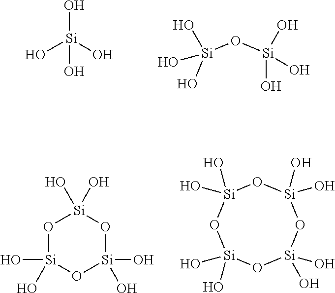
O[Si](O)(O)O.O([Si](O)(O)O)[Si](O)(O)O.O1[Si](O)(O)O[Si](O)(O)O[Si](O)(O)O[Si]1(O)O.O1[Si](O)(O)O[Si](O)(O)O[Si]1(O)O
